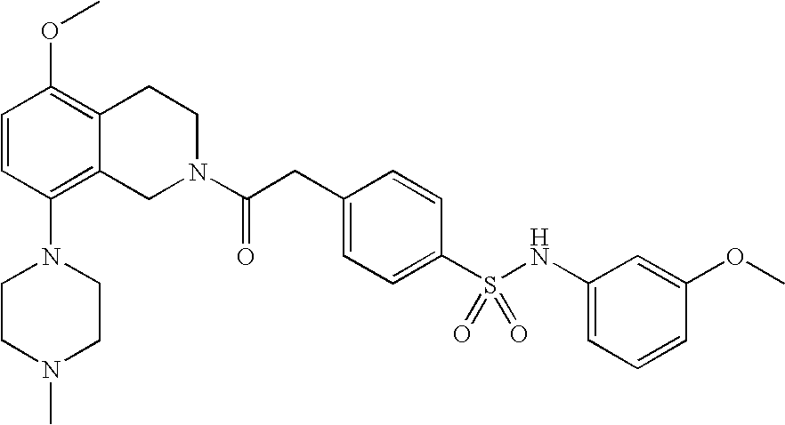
O(C1=C2C(=C(N3CCN(C)CC3)C=C1)CN(C(CC1=CC=C(S(NC3=CC=CC(OC)=C3)(=O)=O)C=C1)=O)CC2)C
